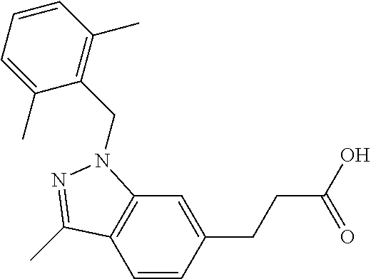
C1=CC(CCC(O)=O)=CC2=C1C(C)=NN2CC1=C(C)C=CC=C1C
